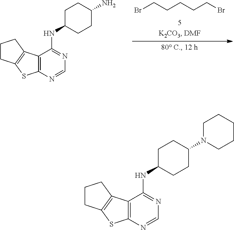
BrCCCCCBr.C12=C(N=CN=C1NC1CCC(N)CC1)SC1=C2CCC1.C12=C(N=CN=C1NC1CCC(N3CCCCC3)CC1)SC1=C2CCC1
